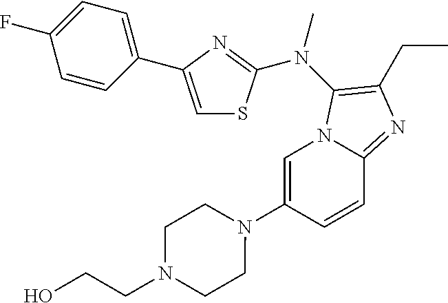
C1=C(N2CCN(CCO)CC2)C=CC2=NC(CC)=C(N(C)C3=NC(C4=CC=C(F)C=C4)=CS3)N12
